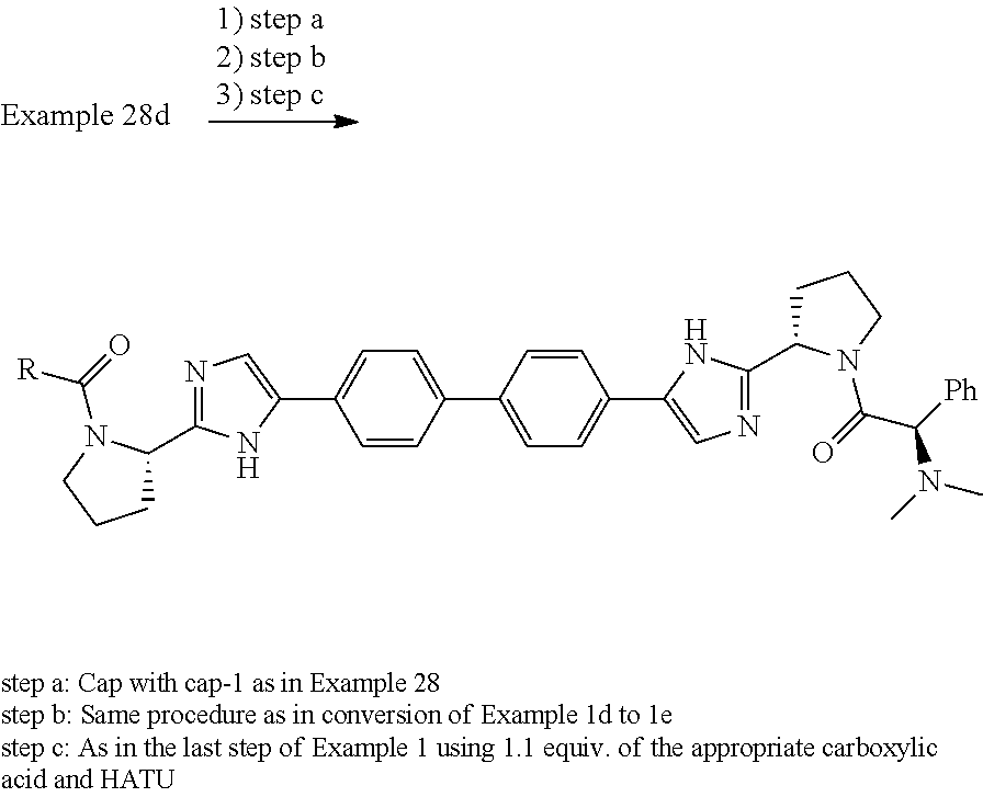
C1=C(C2=CN=C(C3CCCN3C(=O)[R])N2)C=CC(C2=CC=C(C3=CN=C(C4CCCN4C(=O)C([Ph])N(C)C)N3)C=C2)=C1
